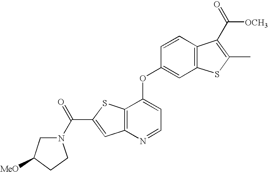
C12=C(N=CC=C1OC1=CC3=C(C=C1)C(C([OCH3])=O)=C(C)S3)C=C(C(N1CC([MeO])CC1)=O)S2
